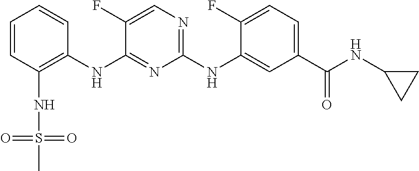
C1=CC(NS(=O)(=O)C)=C(NC2=NC(NC3=CC(C(NC4CC4)=O)=CC=C3F)=NC=C2F)C=C1
